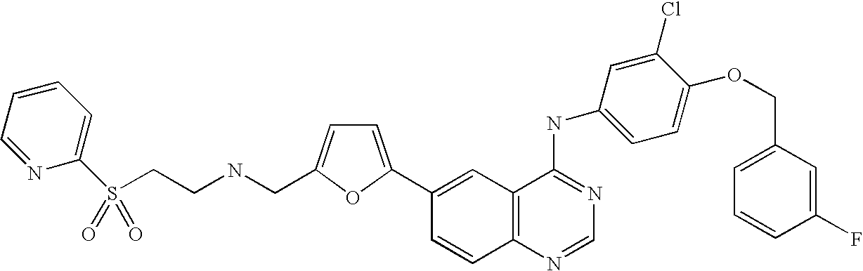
C1(C2=CC=C(CNCCS(=O)(=O)C3=CC=CC=N3)O2)=CC2=C(C=C1)N=CN=C2NC1=CC=C(OCC2=CC=CC(F)=C2)C(Cl)=C1
